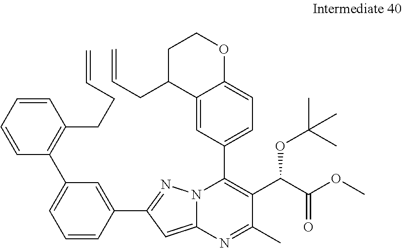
C1=CC(C2=NN3C(=C2)N=C(C)C(C(C(OC)=O)OC(C)(C)C)=C3C2=CC=C3C(=C2)C(CC=C)CCO3)=CC(C2=C(CCC=C)C=CC=C2)=C1
